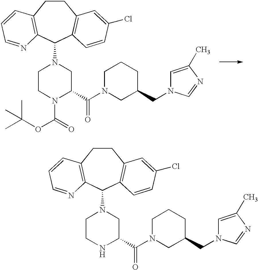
C1CC2=C(C(N3CCN(C(=O)OC(C)(C)C)C(C(N4CC(CN5C=C(C)N=C5)CCC4)=O)C3)C3=C1C=C(Cl)C=C3)N=CC=C2.C1CC2=C(C(N3CCNC(C(N4CC(CN5C=C(C)N=C5)CCC4)=O)C3)C3=C1C=C(Cl)C=C3)N=CC=C2
